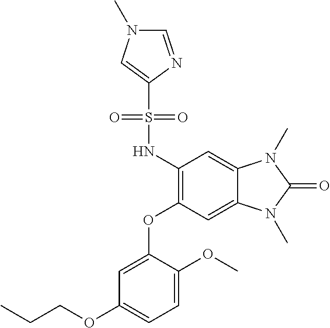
C1=C(OC2=C(NS(C3=CN(C)C=N3)(=O)=O)C=C3C(=C2)N(C)C(=O)N3C)C(OC)=CC=C1OCCC
